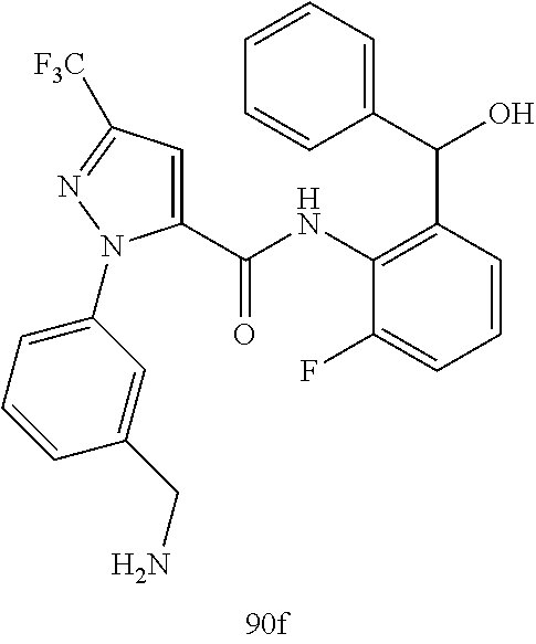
C1(C(NC2=C(C(C3=CC=CC=C3)O)C=CC=C2F)=O)=CC([F3C])=NN1C1=CC=CC(CN)=C1
